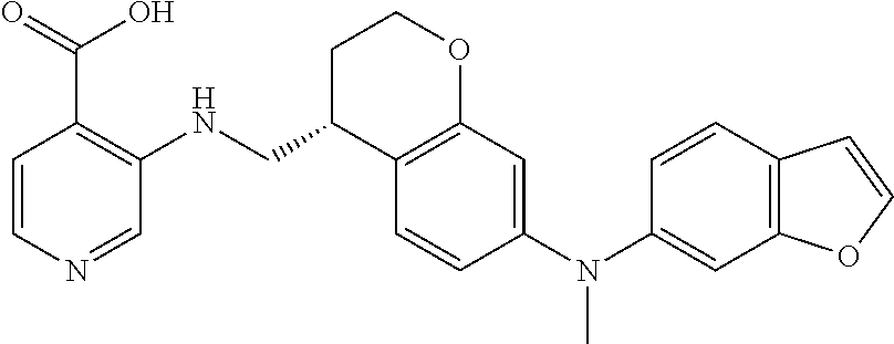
C1=CN=CC(NCC2C3=C(OCC2)C=C(N(C2=CC4=C(C=C2)C=CO4)C)C=C3)=C1C(=O)O
